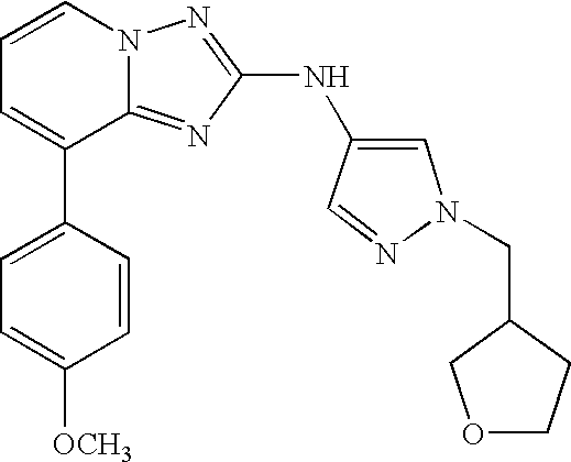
C1=CN2C(=NC(NC3=CN(CC4COCC4)N=C3)=N2)C(C2=CC=C([OCH3])C=C2)=C1
